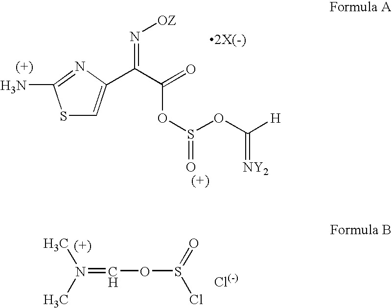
S1C=C(C(C(OS(=O)OC([H])=[NY2])=O)=N[OZ])N=C1N.N(=COS(Cl)=O)(C)C
